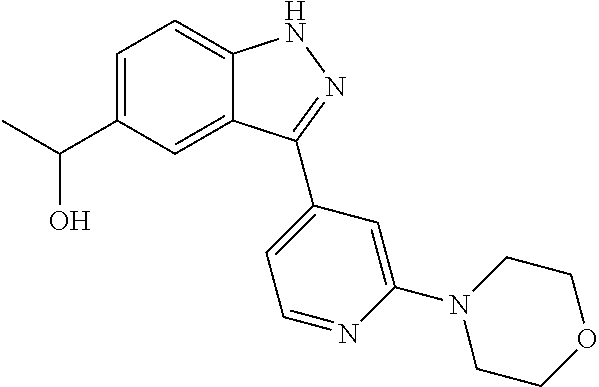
C1=C(C(C)O)C=C2C(=C1)NN=C2C1=CC=NC(N2CCOCC2)=C1
